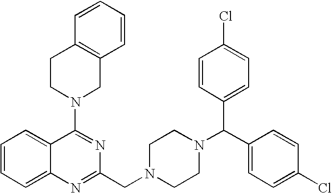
C1=CC=C2C(=C1)N=C(CN1CCN(C(C3=CC=C(Cl)C=C3)C3=CC=C(Cl)C=C3)CC1)N=C2N1CC2=C(CC1)C=CC=C2
